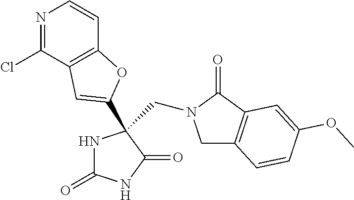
C1C2=C(C(=O)N1CC1(C3=CC4=C(C=CN=C4Cl)O3)NC(=O)NC1=O)C=C(OC)C=C2
